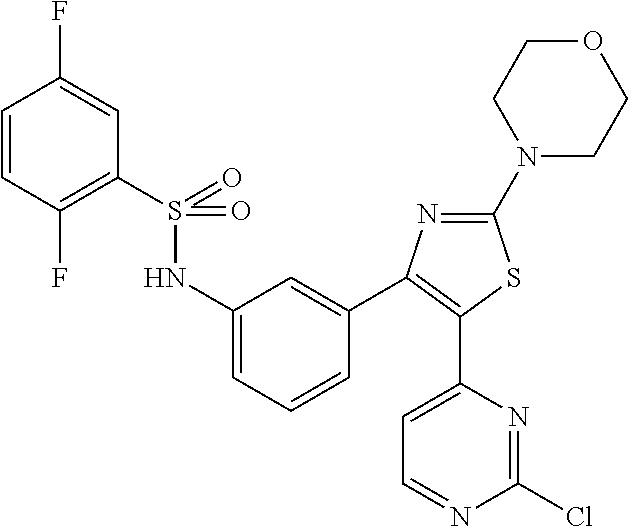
C1=CC(F)=CC(S(=O)(NC2=CC=CC(C3=C(C4=CC=NC(Cl)=N4)SC(N4CCOCC4)=N3)=C2)=O)=C1F
